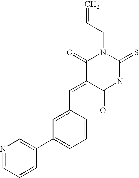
C1=C(C=C2C(=O)NC(=S)N(CC=C)C2=O)C=CC=C1C1=CN=CC=C1
